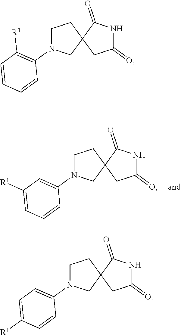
C1N(C2=CC([R1])=CC=C2)CC2(C1)CC(=O)NC2=O.C1N(C2=C([R1])C=CC=C2)CC2(C1)CC(=O)NC2=O.C1N(C2=CC=C([R1])C=C2)CC2(C1)CC(=O)NC2=O
